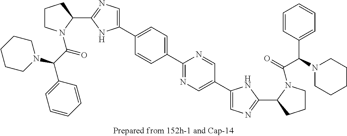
C1CN(C(=O)C(N2CCCCC2)C2=CC=CC=C2)C(C2=NC=C(C3=CC=C(C4=NC=C(C5=CN=C(C6N(C(=O)C(C7=CC=CC=C7)N7CCCCC7)CCC6)N5)C=N4)C=C3)N2)C1
